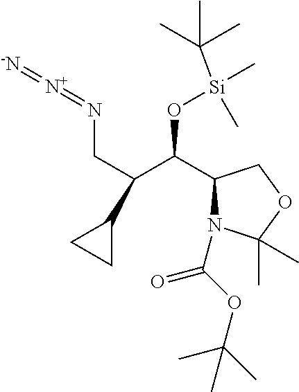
C(C(C(C1N(C(=O)OC(C)(C)C)C(C)(C)OC1)O[Si](C(C)(C)C)(C)C)C1CC1)N=[N+]=[-N]
